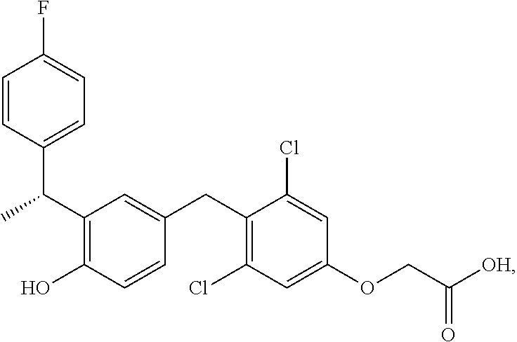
C(C1=C(O)C=CC(CC2=C(Cl)C=C(OCC([OH])=O)C=C2Cl)=C1)(C1=CC=C(F)C=C1)C
